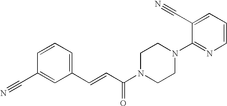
C1=CC=C(C=CC(N2CCN(C3=NC=CC=C3C#N)CC2)=O)C=C1C#N
